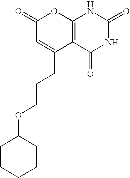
C1(=O)C=C(CCCOC2CCCCC2)C2=C(O1)NC(=O)NC2=O
